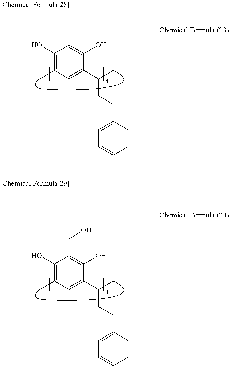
C1(O)=C(C)C=C(C(C)CCC2=CC=CC=C2)C(O)=C1.C1(O)=C(C)C=C(C(C)CCC2=CC=CC=C2)C(O)=C1CO
